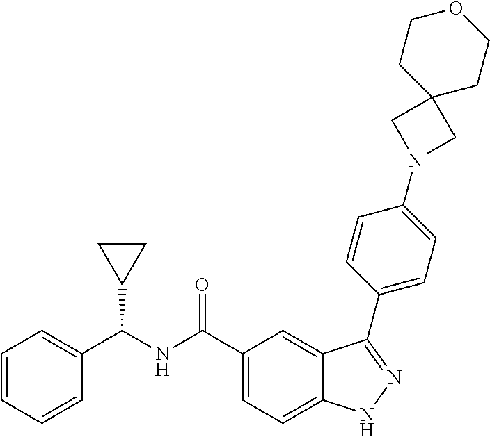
C1=CC=CC(C(NC(C2=CC=C3C(=C2)C(C2=CC=C(N4CC5(C4)CCOCC5)C=C2)=NN3)=O)C2CC2)=C1
